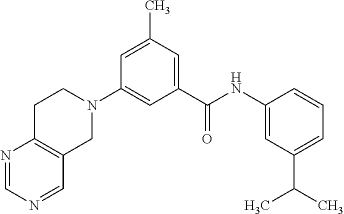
N1=CN=CC2=C1CCN(C1=CC(C(NC3=CC(C(C)C)=CC=C3)=O)=CC(C)=C1)C2
